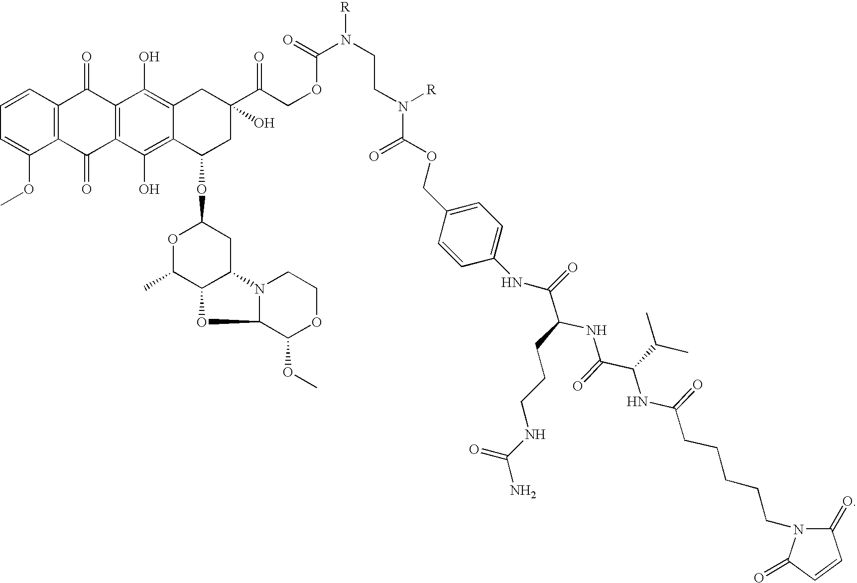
C12=C(C(=O)C3=C(C1=O)C(O)=C1C(=C3O)C(OC3OC(C)C4C(C3)N3C(O4)C(OC)OCC3)CC(C(COC(N(CCN([R])C(OCC3=CC=C(NC(=O)C(NC(C(C(C)C)NC(=O)CCCCCN4C(=O)C=CC4=O)=O)CCCNC(N)=O)C=C3)=O)[R])=O)=O)(O)C1)C(OC)=CC=C2
